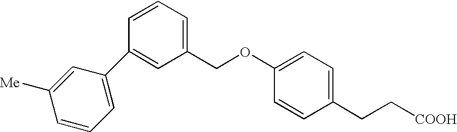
C1=C(C2=CC(COC3=CC=C(CC[COOH])C=C3)=CC=C2)C=C([Me])C=C1
